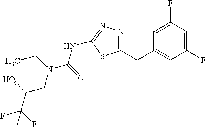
C1=C(F)C=C(F)C=C1CC1=NN=C(NC(=O)N(CC)CC(O)C(F)(F)F)S1
